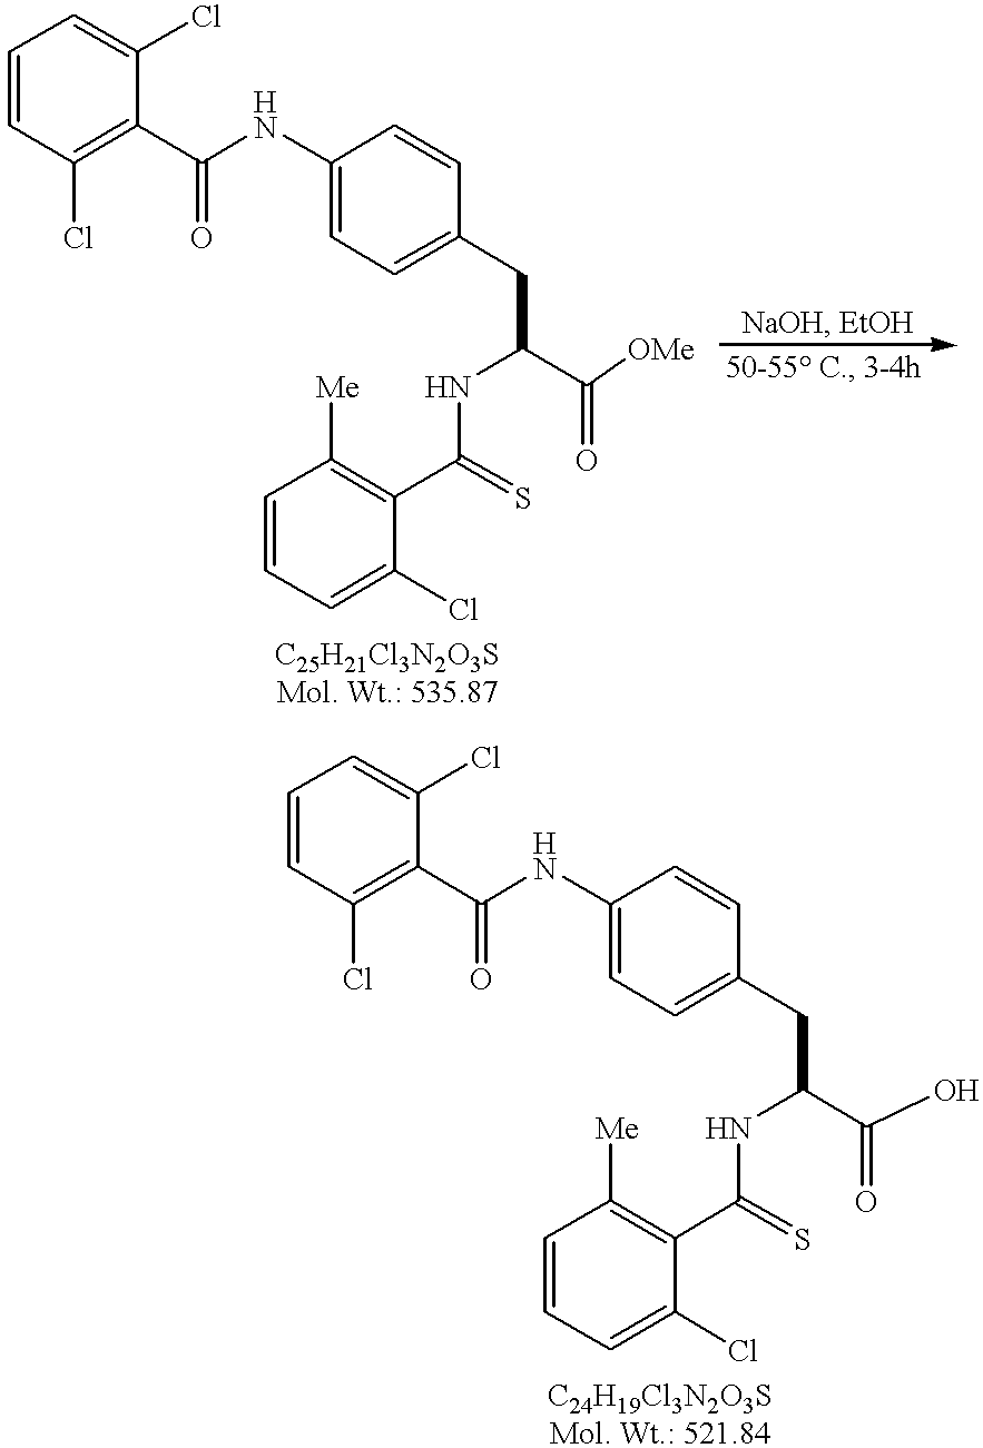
C1(NC(C2=C(Cl)C=CC=C2Cl)=O)=CC=C(CC(C([OMe])=O)NC(C2=C([Me])C=CC=C2Cl)=S)C=C1.C1(NC(C2=C(Cl)C=CC=C2Cl)=O)=CC=C(CC(C(O)=O)NC(C2=C([Me])C=CC=C2Cl)=S)C=C1
